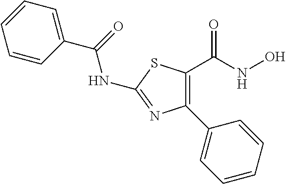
C1=CC=CC(C2=C(C(NO)=O)SC(NC(=O)C3=CC=CC=C3)=N2)=C1
